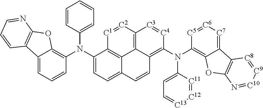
C12=CC=CC(N(C3=CC=C4C5=C3[C1]=[C2]C3=C5C(=C(N(C5=C6C(=[C7][C6]=[C5]5)C5=C(O6)N=[C10][C9]=[C8]5)C5=CC=[C13][C12]=[C11]5)[C4]=[C3]3)C=C4)C3=CC=CC=C3)=C1OC1=C2C=CC=N1
